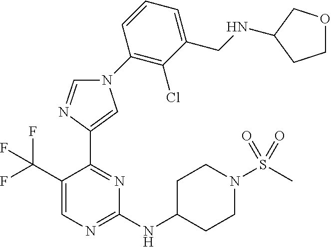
N1(C2=C(Cl)C(CNC3COCC3)=CC=C2)C=NC(C2=NC(NC3CCN(S(C)(=O)=O)CC3)=NC=C2C(F)(F)F)=C1
